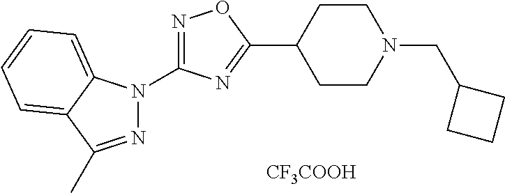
N1=C(N2N=C(C)C3=CC=CC=C23)N=C(C2CCN(CC3CCC3)CC2)O1.[CF3COOH]
